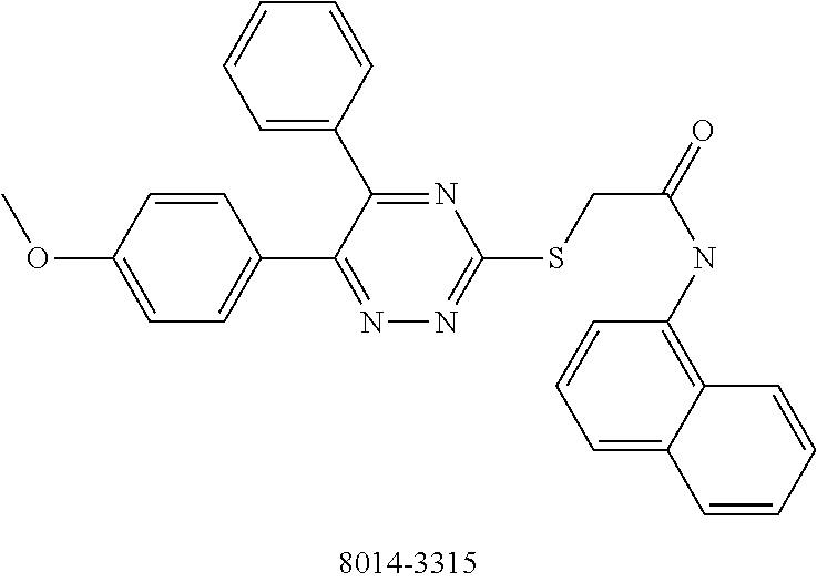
C1=CC(OC)=CC=C1C1=NN=C(SCC(=O)NC2=C3C(=CC=C2)C=CC=C3)N=C1C1=CC=CC=C1
